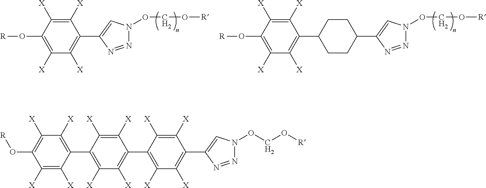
C1([X])=C(C2=C([X])C([X])=C(C3=C([X])C([X])=C(C4=CN(OCO[R])N=N4)C([X])=C3[X])C([X])=C2[X])C([X])=C([X])C(O[R])=C1[X].C1([X])=C([X])C(O[R])=C([X])C([X])=C1C1=CN(OCO[R])N=N1.C1([X])=C([X])C(O[R])=C([X])C([X])=C1C1CCC(C2=CN(OCO[R])N=N2)CC1
